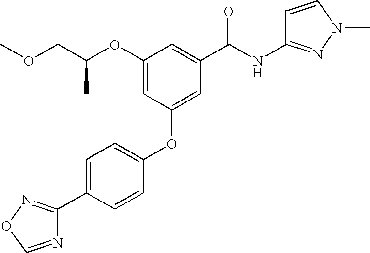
O(C1=CC(OC2=CC=C(C3=NOC=N3)C=C2)=CC(C(NC2=NN(C)C=C2)=O)=C1)C(COC)C
